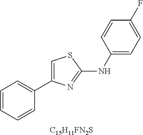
C1=CC=CC(C2=CSC(NC3=CC=C(F)C=C3)=N2)=C1.[C15H11FN2S]
